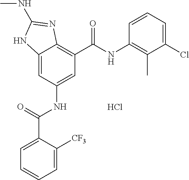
Cl.C12=CC(NC(C3=CC=CC=C3[CF3])=O)=CC(C(NC3=C(C)C(Cl)=CC=C3)=O)=C1N=C(NC)N2
